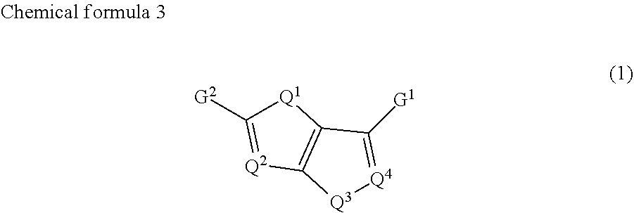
[G2]C1=[Q2]C2=C([Q1]1)C([G1])=[Q4][Q3]2
